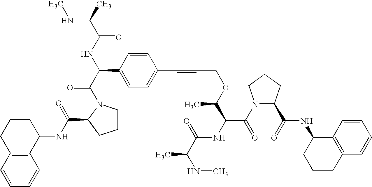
C1CN(C(C(NC(C(C)NC)=O)C2=CC=C(C#CCOC(C(NC(C(NC)C)=O)C(N3C(C(=O)NC4CCCC5=C4C=CC=C5)CCC3)=O)C)C=C2)=O)C(C(=O)NC2CCCC3=C2C=CC=C3)C1
